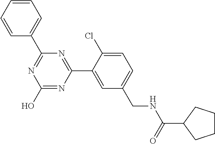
C1(C2=NC(O)=NC(C3=CC(CNC(=O)C4CCCC4)=CC=C3Cl)=N2)=CC=CC=C1
